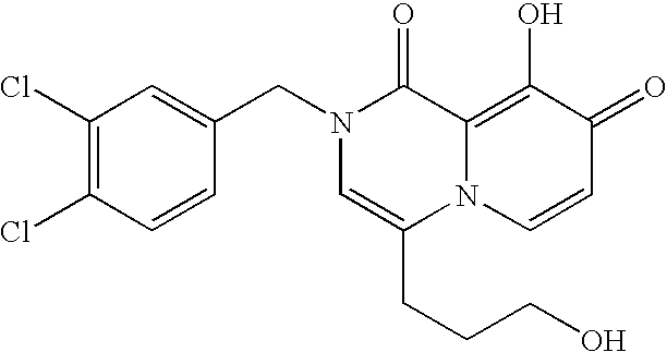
C1(Cl)=C(Cl)C=CC(CN2C=C(CCCO)N3C(=C(O)C(=O)C=C3)C2=O)=C1
